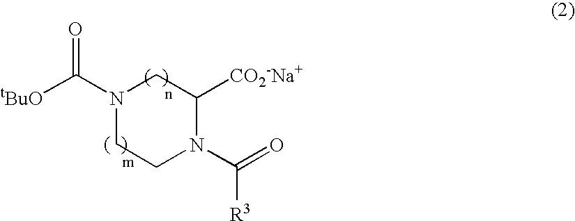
[tBuO]C(N1CC([CO2-Na+])N(C(=O)[R3])CC1)=O
